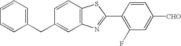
C1=CC=C(CC2=CC3=C(C=C2)SC(C2=C(F)C=C([CHO])C=C2)=N3)C=C1
